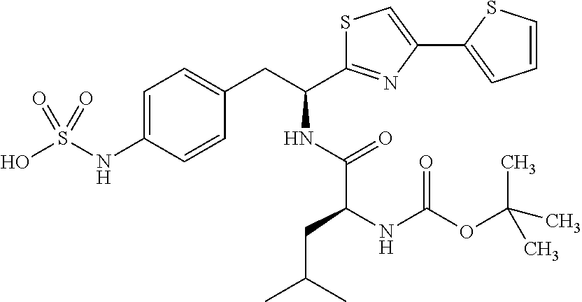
C1=C(NS(O)(=O)=O)C=CC(CC(C2=NC(C3=CC=CS3)=CS2)NC(C(NC(OC(C)(C)C)=O)CC(C)C)=O)=C1
